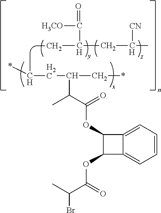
C(C)C(CC(C)[CN])C(=O)[H3CO].CC(CC(C*)C(C(OC1C2=CC=CC=C2C1OC(C(C)Br)=O)=O)C)*
